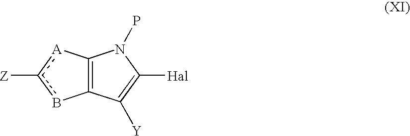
C12=C(C([Y])=C([Hal])N1P)bc([Z])[A]2
